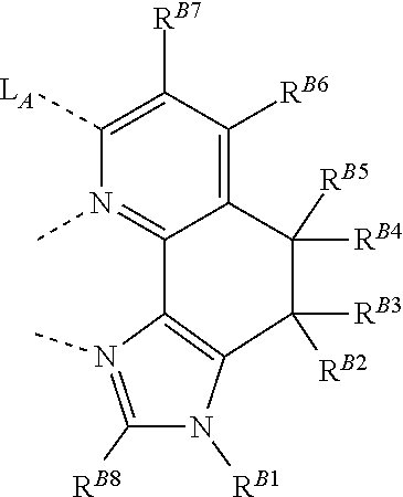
[RB2]C1([RB3])C2=C(N(C)=C([RB8])N2[RB1])C2=N(C)C([LA])=C([RB7])C([RB6])=C2C1([RB5])[RB4]
